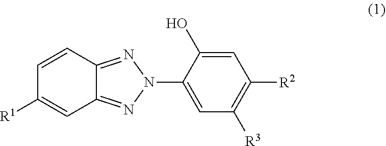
C1=CC2=NN(C3=CC([R3])=C([R2])C=C3O)N=C2C=C1[R1]
